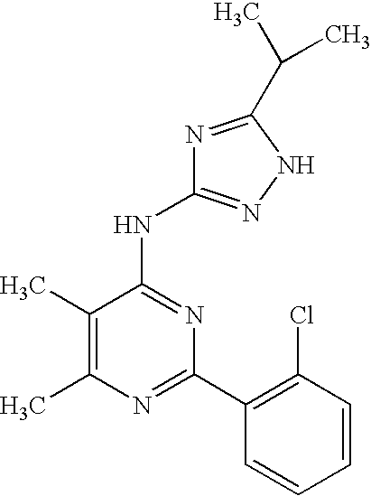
C1(C)=C(C)N=C(C2=C(Cl)C=CC=C2)N=C1NC1=NNC(C(C)C)=N1
